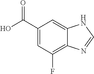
C1(F)=C2C(=CC(C(O)=O)=C1)NC=N2
